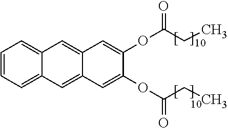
C1=CC=C2C(=C1)C=C1C(=C2)C=C(OC(=O)CC)C(OC(=O)CC)=C1
